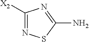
N1=C([X2])N=C(N)S1
